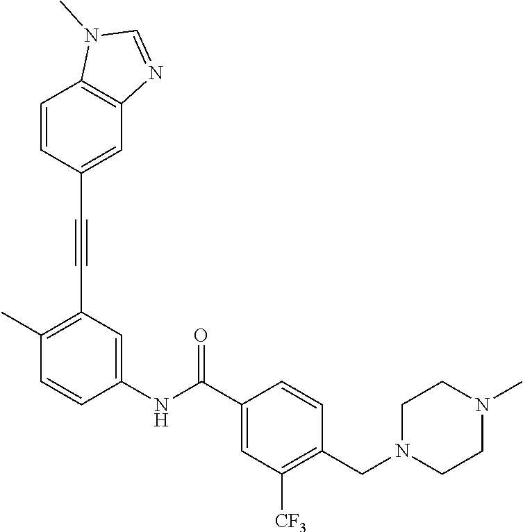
C1=C(C#CC2=C(C)C=CC(NC(C3=CC([CF3])=C(CN4CCN(C)CC4)C=C3)=O)=C2)C=CC2=C1N=CN2C
